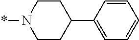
C1CN(*)CCC1C1=CC=CC=C1
